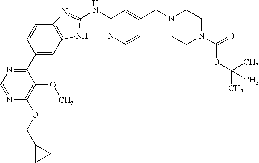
C1(C2=NC=NC(OCC3CC3)=C2OC)=CC2=C(C=C1)N=C(NC1=NC=CC(CN3CCN(C(=O)OC(C)(C)C)CC3)=C1)N2
